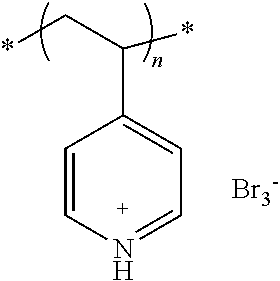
C1=CN=CC=C1C(C*)*.[Br3-]
